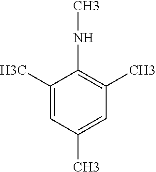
C1(C)=CC(C)=CC(C)=C1NC
